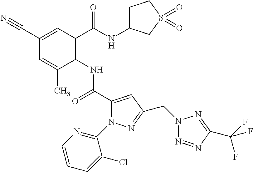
C1C(NC(C2=C(NC(C3=CC(CN4N=NC(C(F)(F)F)=N4)=NN3C3=NC=CC=C3Cl)=O)C(C)=CC(C#N)=C2)=O)CS(=O)(=O)C1
